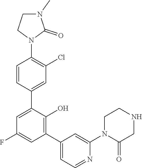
C1(=O)CNCCN1C1=CC(C2=C(O)C(C3=CC(Cl)=C(N4CCN(C)C4=O)C=C3)=CC(F)=C2)=CC=N1
